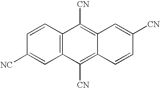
C1=C([NC])C=CC2=C1C([CN])=C1C(=C2[CN])C=C([CN])C=C1
